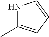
N1C(C)=CC=C1
